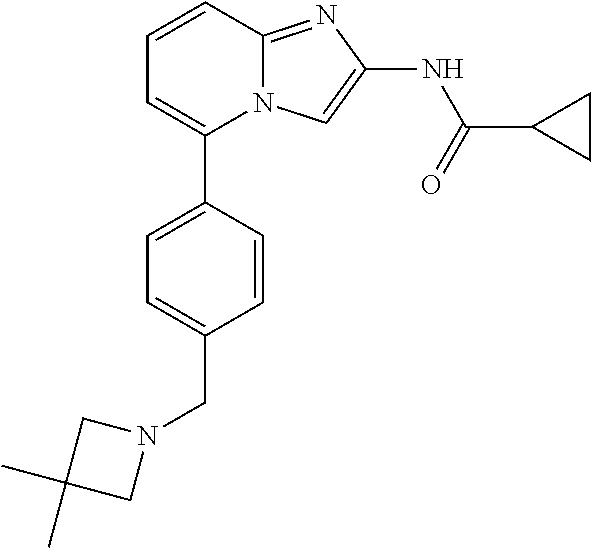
C1=CC(C2=CC=CC3=NC(NC(=O)C4CC4)=CN23)=CC=C1CN1CC(C)(C)C1
